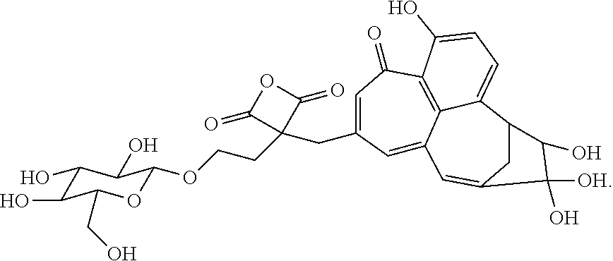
C1(O)C(O)C(CO)OC(OCCC2(CC3=CC(=O)C4=C5C(=C3)C=C3CC(C5=CC=C4O)C(O)C3([OH])O)C(=O)OC2=O)C1O
